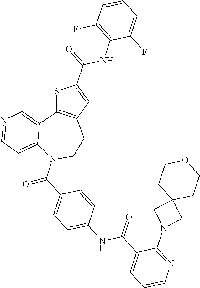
S1C2=C(C=C1C(NC1=C(F)C=CC=C1F)=O)CCN(C(=O)C1=CC=C(NC(=O)C3=CC=CN=C3N3CC4(C3)CCOCC4)C=C1)C1=CC=NC=C21
